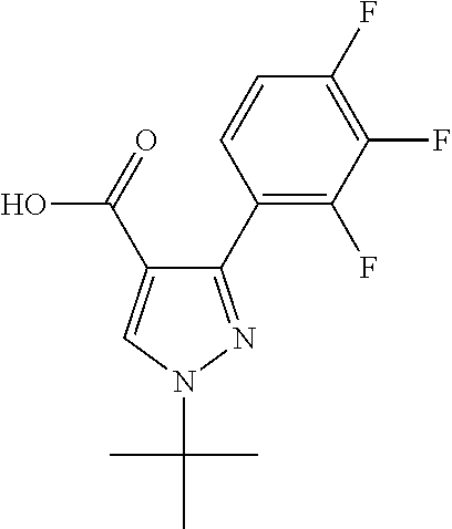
C(N1N=C(C2=C(F)C(F)=C(F)C=C2)C(C(=O)O)=C1)(C)(C)C
